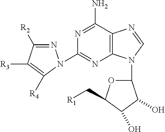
N1=C(N)C2=C(N=C1N1N=C([R2])C([R3])=C1[R4])N(C1OC(C[R1])C(O)C1O)C=N2
